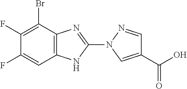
C1(F)=C(Br)C2=C(NC(N3C=C(C(=O)O)C=N3)=N2)C=C1F
